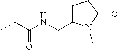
CCC(=O)NCC1CCC(=O)N1C
